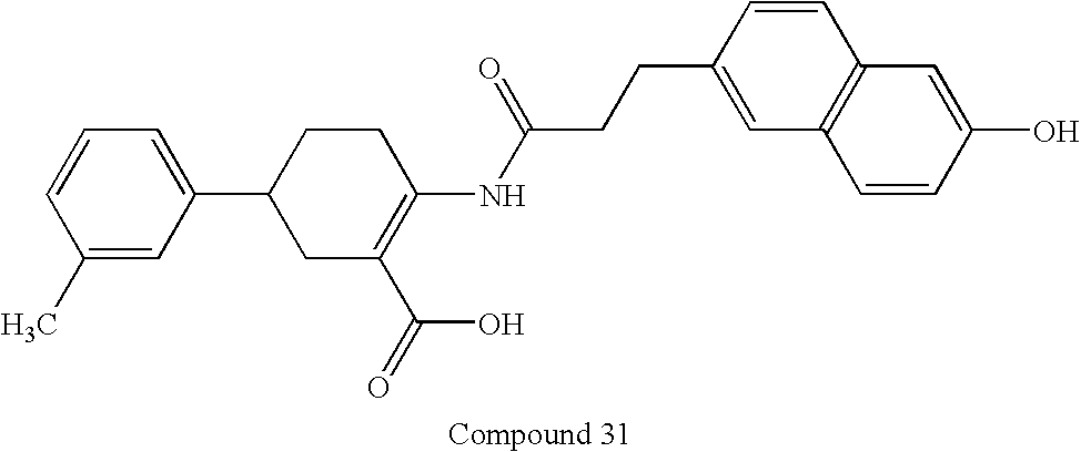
C1(C2CC(C(=O)O)=C(NC(CCC3=CC4=C(C=C3)C=C(O)C=C4)=O)CC2)=CC=CC(C)=C1
